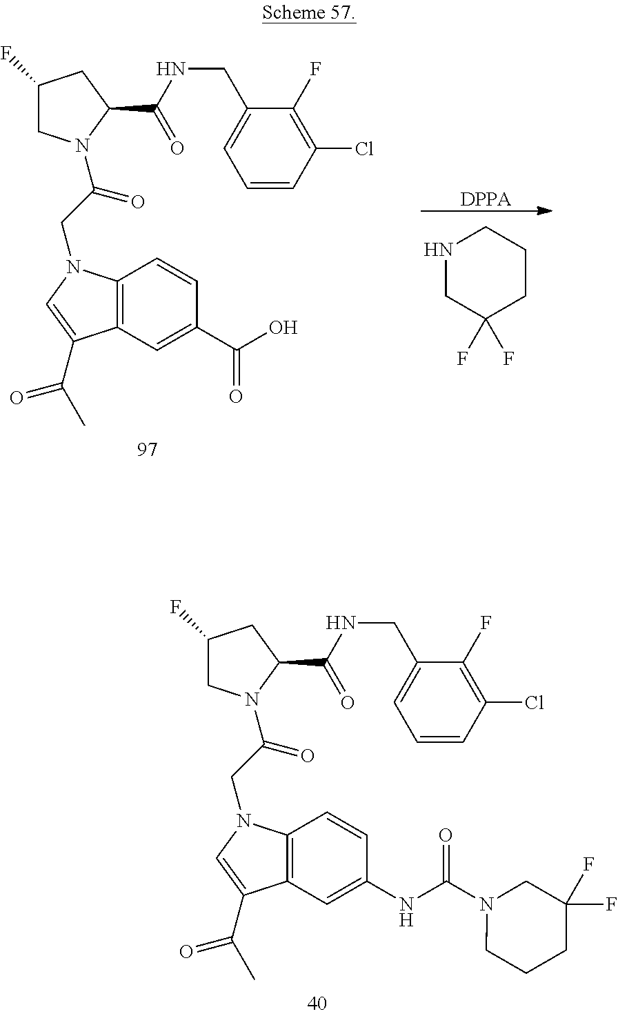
[DPPA].C12=C(C=C(C(O)=O)C=C1)C(C(C)=O)=CN2CC(=O)N1CC(F)CC1C(NCC1=CC=CC(Cl)=C1F)=O.N1CC(F)(F)CCC1.C12=C(C=C(NC(N3CCCC(F)(F)C3)=O)C=C1)C(C(C)=O)=CN2CC(=O)N1CC(F)CC1C(NCC1=CC=CC(Cl)=C1F)=O
